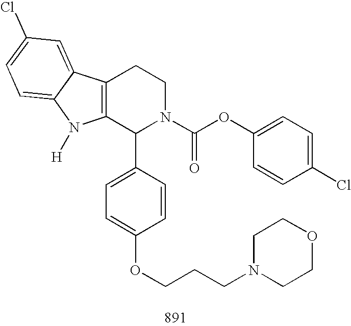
C12=C(C(C3=CC=C(OCCCN4CCOCC4)C=C3)N(C(OC3=CC=C(Cl)C=C3)=O)CC1)N([H])C1=CC=C(Cl)C=C21
